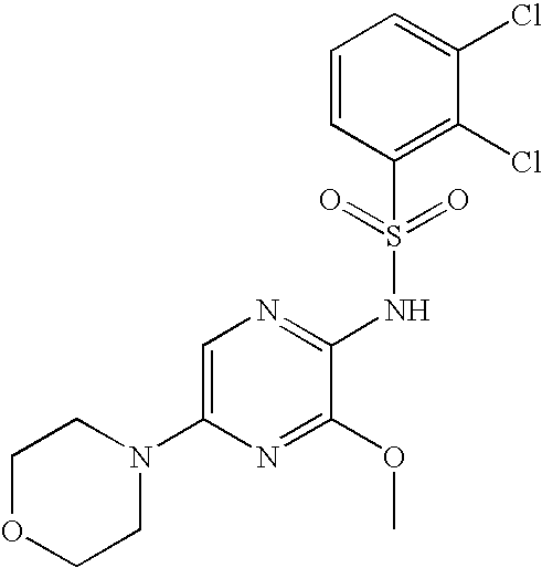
C1=C(N2CCOCC2)N=C(OC)C(NS(C2=C(Cl)C(Cl)=CC=C2)(=O)=O)=N1
